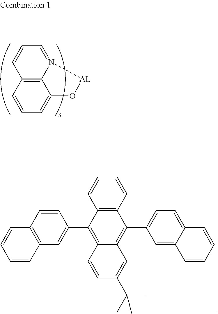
C1=CC=C2C3=C1C=CC=N3[AL]O2.C1=CC2=C(C=C1)C(C1=CC=C3C(=C1)C=CC=C3)=C1C(=C2C2=CC3=C(C=C2)C=CC=C3)C=CC(C(C)(C)C)=C1
